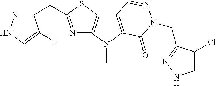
N1=C(CC2=NNC=C2F)SC2=C1N(C)C1=C2C=NN(CC2=NNC=C2Cl)C1=O
